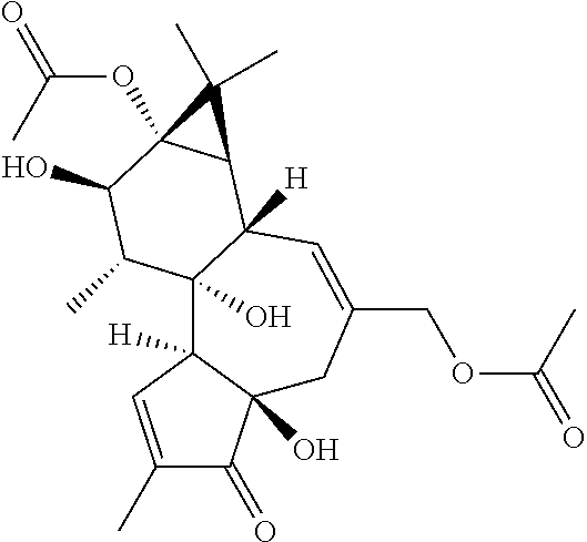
C1(C)=CC2([H])C(O)(C1=O)CC(COC(C)=O)=CC1([H])C2(O)C(C)C(O)C2(OC(C)=O)C1C2(C)C
